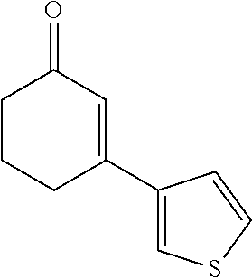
C1CCC(C2=CSC=C2)=CC1=O
